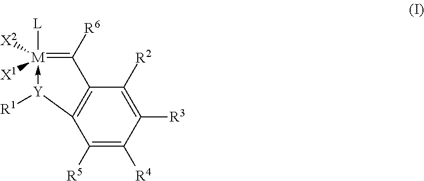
C12=C(C([R2])=C([R3])C([R4])=C1[R5])C([R6])=[M]([L])([X2])([X1])-[Y]2[R1]
